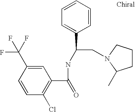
C1=C(C(F)(F)F)C=CC(Cl)=C1C(=O)NC(CN1CCCC1C)C1=CC=CC=C1
